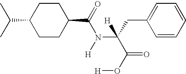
C1CC(C(=O)N([H])C(C(O[H])=O)(CC2=CC=CC=C2)[H])CCC1C(C)C
